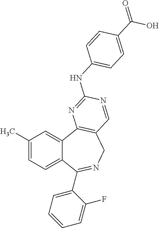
C1(C)=CC=C2C(=C1)C1=C(CN=C2C2=CC=CC=C2F)C=NC(NC2=CC=C(C(O)=O)C=C2)=N1
